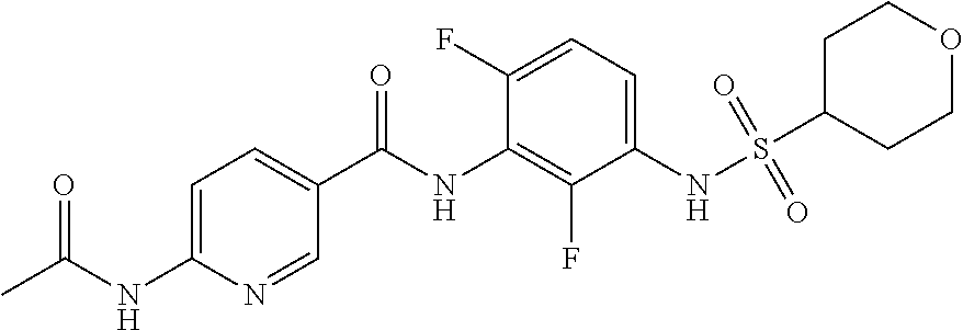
CC(NC1=CC=C(C(NC2=C(F)C(NS(C3CCOCC3)(=O)=O)=CC=C2F)=O)C=N1)=O
